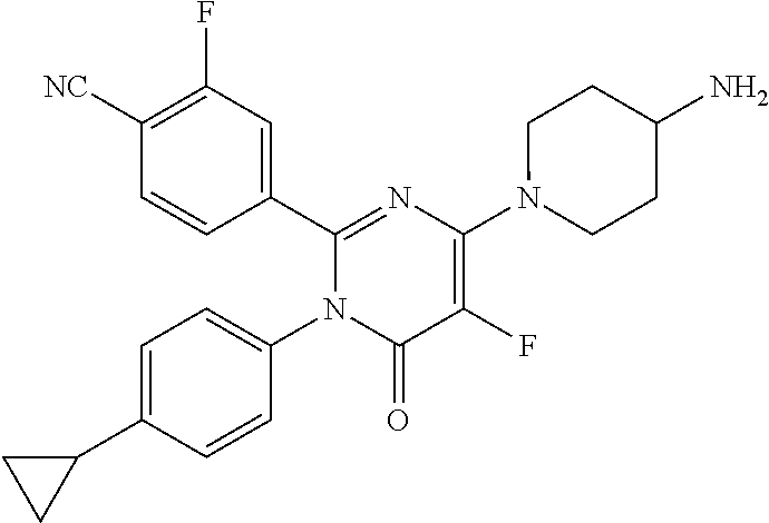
C1(C2=CC(F)=C([CN])C=C2)=NC(N2CCC(N)CC2)=C(F)C(=O)N1C1=CC=C(C2CC2)C=C1
